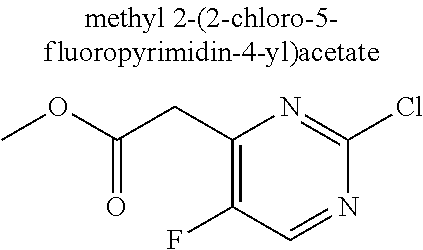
C1(CC(OC)=O)=C(F)C=NC(Cl)=N1
